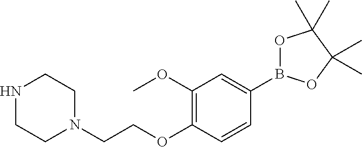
O1B(C2=CC(OC)=C(OCCN3CCNCC3)C=C2)OC(C)(C)C1(C)C
